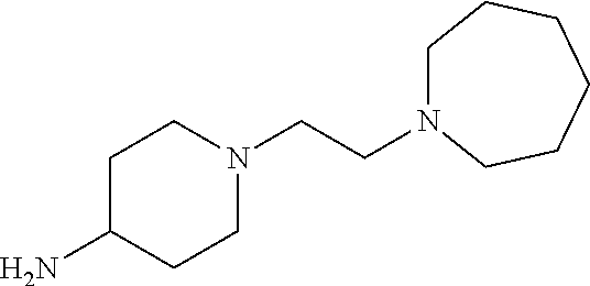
C1C(N)CCN(CCN2CCCCCC2)C1
